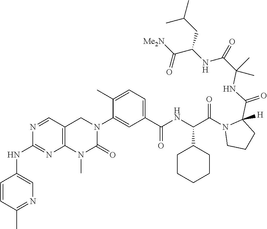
C1=CC(C)=NC=C1NC1=NC2=C(C=N1)CN(C1=CC(C(NC(C(=O)N3CCCC3(C(NC(C(NC(C([Me2N])=O)CC(C)C)=O)(C)C)=O)[H])C3CCCCC3)=O)=CC=C1C)C(=O)N2C
